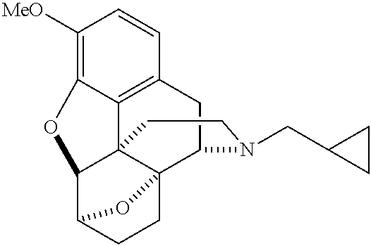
C1([MeO])=C2C3=C(C=C1)CC1C45C3(C(C(CC4)O5)O2)CCN1CC1CC1
